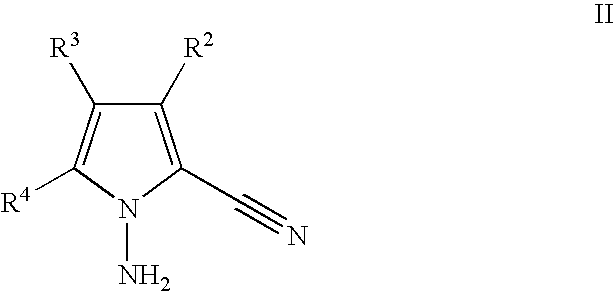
C1([R2])=C(C#N)N(N)C([R4])=C1[R3]
